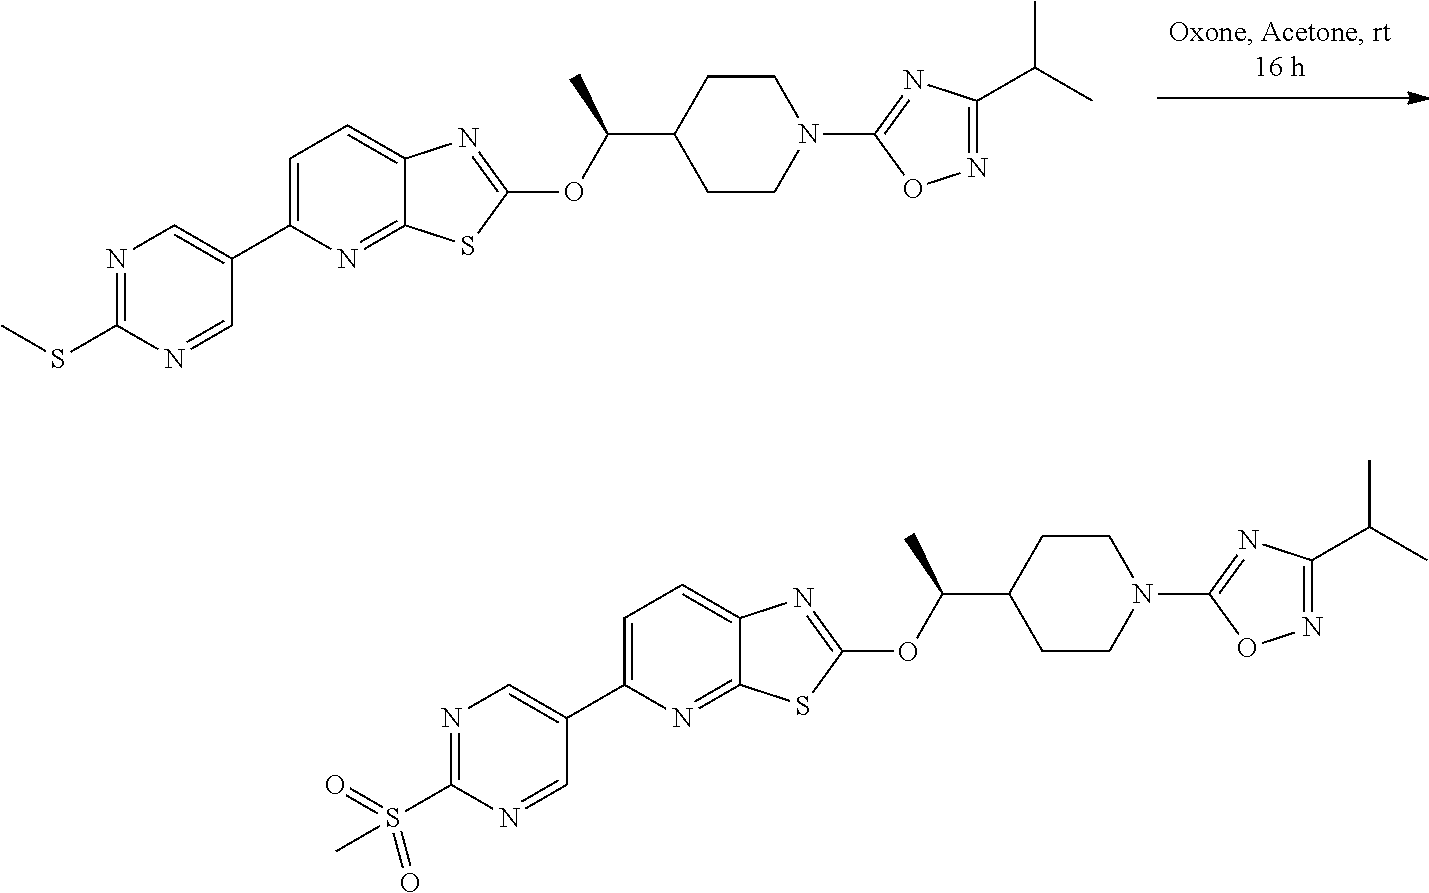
C1=C(C2=CN=C(SC)N=C2)N=C2C(=C1)N=C(OC(C)C1CCN(C3=NC(C(C)C)=NO3)CC1)S2.C1=C(C2=CN=C(S(=O)(=O)C)N=C2)N=C2C(=C1)N=C(OC(C)C1CCN(C3=NC(C(C)C)=NO3)CC1)S2
